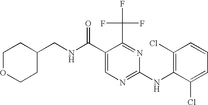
N(C(C1=CN=C(NC2=C(Cl)C=CC=C2Cl)N=C1C(F)(F)F)=O)CC1CCOCC1
